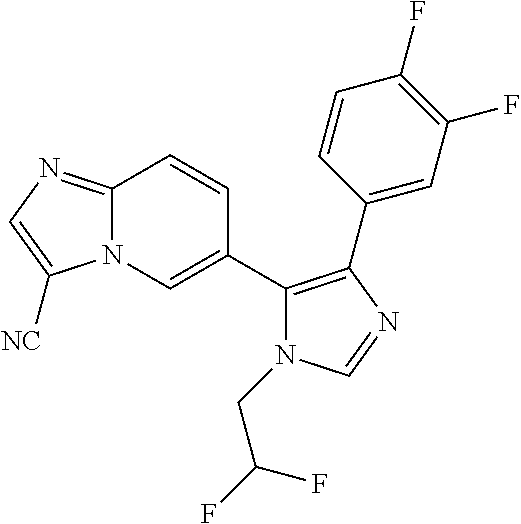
N12C(=NC=C1[NC])C=CC(C1=C(C3=CC(F)=C(F)C=C3)N=CN1CC(F)F)=C2
